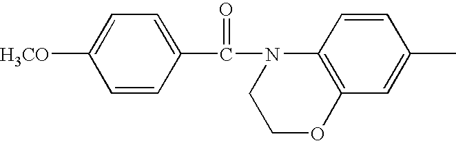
[H3CO]C1=CC=C(C(N2C3=C(OCC2)C=C(C)C=C3)=O)C=C1
